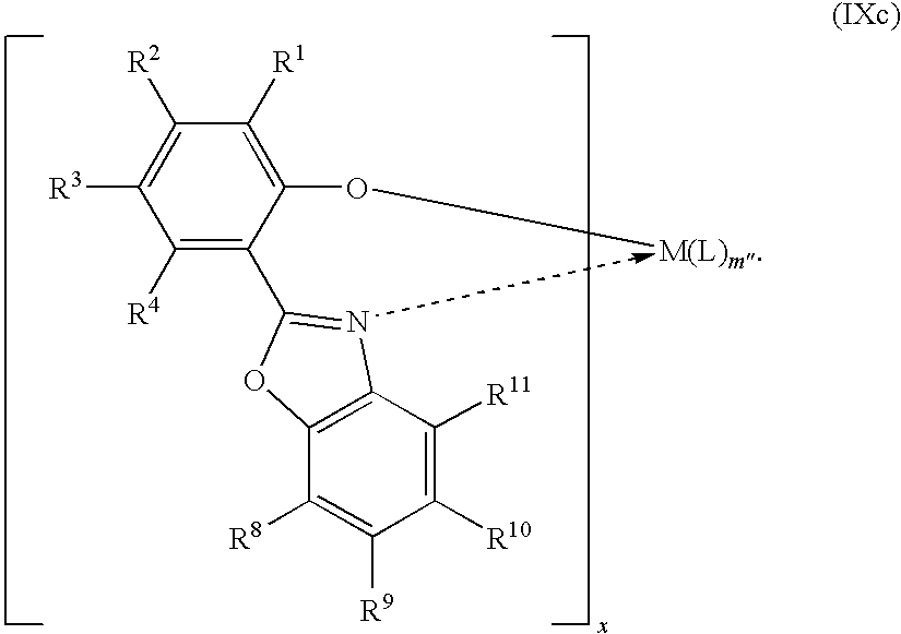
C1([R4])=C(C2=NC3=C(C([R8])=C([R9])C([R10])=C3[R11])O2)C(O[M(L)m])=C([R1])C([R2])=C1[R3]
